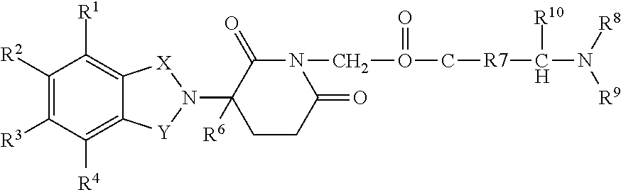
C1([R2])=C([R3])C([R4])=C2C(=C1[R1])[X]N(C1([R6])CCC(=O)N(CO(C[R7]C(N([R8])[R9])[R10])=O)C1=O)[Y]2
